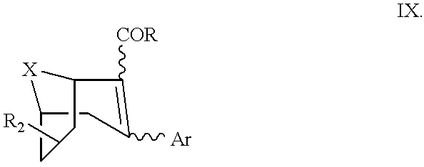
C12CC([Ar])=C([COR])C([X]1)CC([R2])C2
